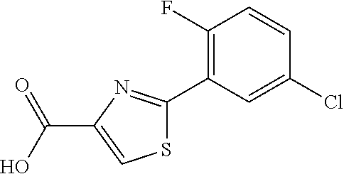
C1(F)=C(C2=NC(C(O)=O)=CS2)C=C(Cl)C=C1
